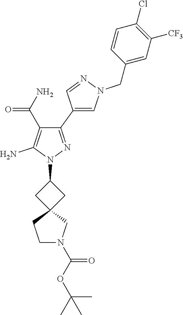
C1(C2=CN(CC3=CC([CF3])=C(Cl)C=C3)N=C2)=NN(C2CC3(C2)CCN(C(OC(C)(C)C)=O)C3)C(N)=C1C(N)=O
